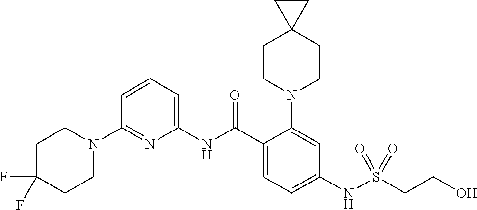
N1(C2=NC(NC(C3=CC=C(NS(CCO)(=O)=O)C=C3N3CCC4(CC3)CC4)=O)=CC=C2)CCC(F)(F)CC1
